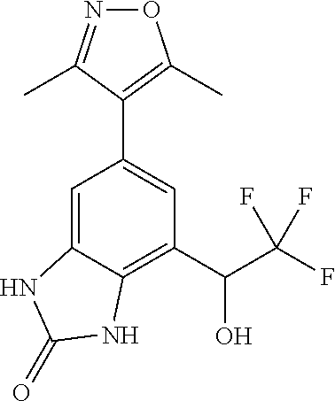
O1N=C(C)C(C2=CC(C(C(F)(F)F)O)=C3C(=C2)NC(=O)N3)=C1C
